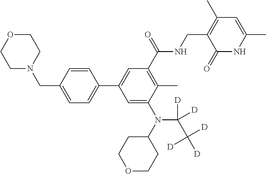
C1N(CC2=CC=C(C3=CC(C(=O)NCC4=C(C)C=C(C)NC4=O)=C(C)C(N(C4CCOCC4)C(C([D])([D])[D])([D])[D])=C3)C=C2)CCOC1
